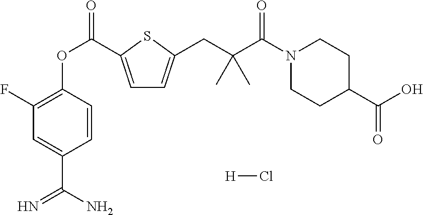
C1(F)=C(OC(=O)C2=CC=C(CC(C(N3CCC(C(O)=O)CC3)=O)(C)C)S2)C=CC(C(N)=N)=C1.[H]Cl
